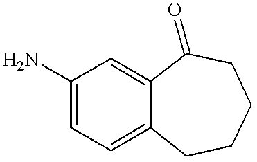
C1(N)=CC=C2C(=C1)C(=O)CCCC2
